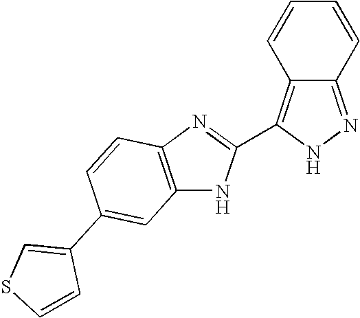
C1=CC2=C(C3=NC4=C(N3)C=C(C3=CSC=C3)C=C4)NN=C2C=C1
